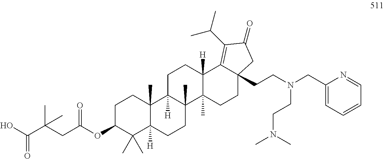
C1C(OC(=O)CC(C(=O)O)(C)C)C(C)(C)C2([H])C(C)(C1)C1([H])C(C)(CC2)C2(C)C([H])(CC1)C1=C(C(C)C)C(=O)CC1(CCN(CCN(C)C)CC1=CC=CC=N1)CC2
